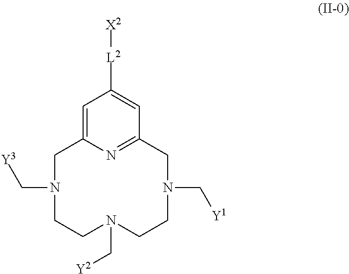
C1=C2N=C(C=C1[L2][X2])CN(C[Y1])CCN(C[Y2])CCN(C[Y3])C2
